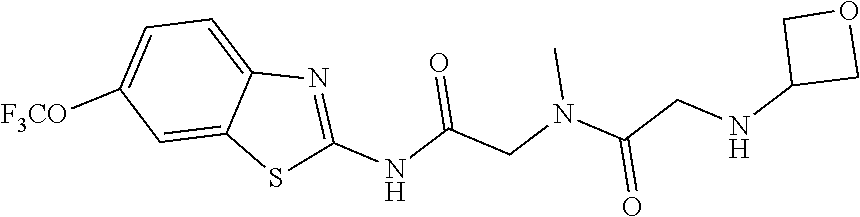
C1=C2C(=CC=C1[F3CO])N=C(NC(CN(C(CNC1COC1)=O)C)=O)S2
